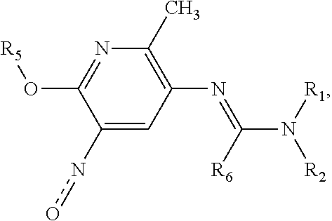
C1(no)=CC(N=C([R6])N([R1])[R2])=C(C)N=C1O[R5]
